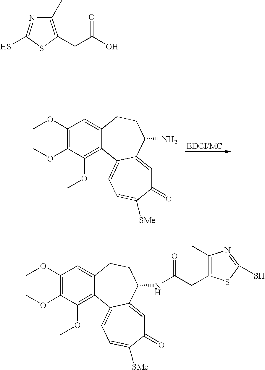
COC1=C(OC)C(OC)=C2C(=C1)CCC(N)C1=CC(=O)C([SMe])=CC=C21.C1(C)=C(CC(O)=O)SC(S)=N1.COC1=C(OC)C(OC)=C2C(=C1)CCC(NC(CC1=C(C)N=C(S)S1)=O)C1=CC(=O)C([SMe])=CC=C21
